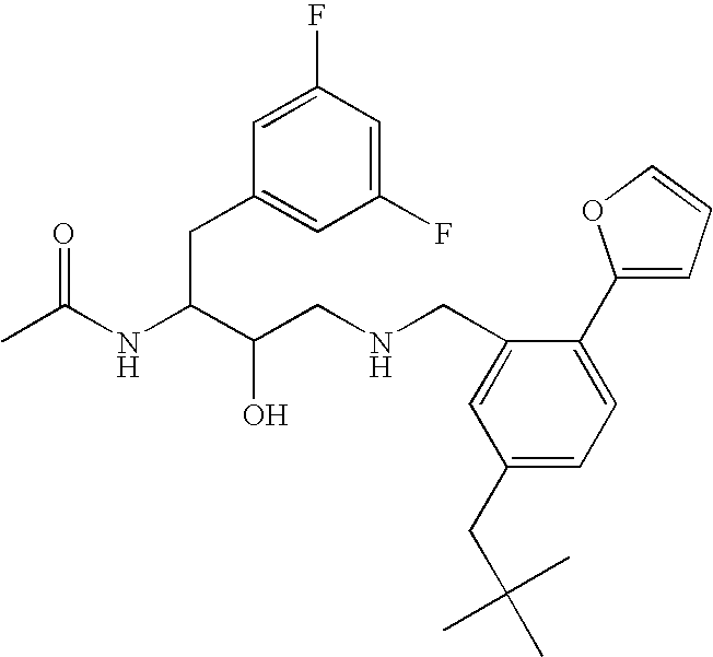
CC(NC(C(CNCC1=CC(CC(C)(C)C)=CC=C1C1=CC=CO1)O)CC1=CC(F)=CC(F)=C1)=O
